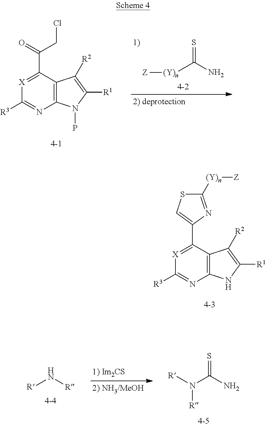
[X]1=C(C2=CSC([(Y)n][Z])=N2)C2=C(N=C1[R3])NC([R1])=C2[R2].[X]1=C(C(=O)CCl)C2=C(N=C1[R3])N(P)C([R1])=C2[R2].[(Y)n](C(N)=S)[Z].[R]N[R].N(C(N)=S)([R])[R]
